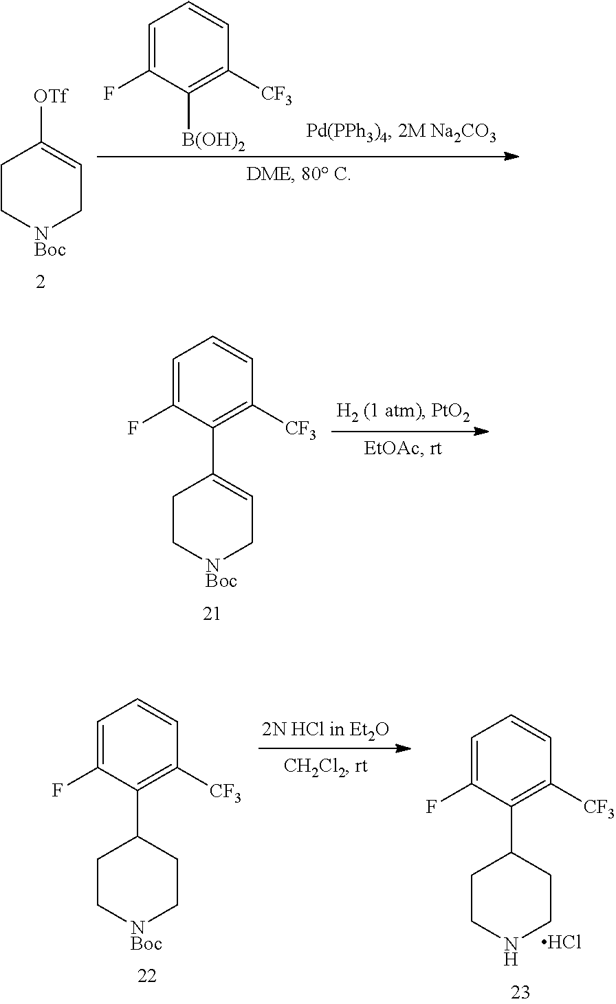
C1C[NBoc]CC=C1[OTf].C1=C(F)C([B(OH)2])=C([CF3])C=C1.C1C[NBoc]CC=C1C1=C([CF3])C=CC=C1F.C1C[NBoc]CCC1C1=C([CF3])C=CC=C1F.Cl.C1CNCCC1C1=C([CF3])C=CC=C1F
